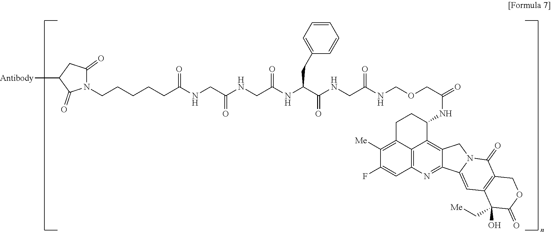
N1(CCCCCC(=O)NCC(=O)NCC(=O)NC(CC2=CC=CC=C2)C(=O)NCC(=O)NCOCC(NC2CCC3=C([Me])C(F)=CC4=C3C2=C2C(=N4)C3=CC4=C(C(=O)N3C2)COC(=O)C4(O)C[Me])=O)C(=O)CC([Antibody])C1=O
